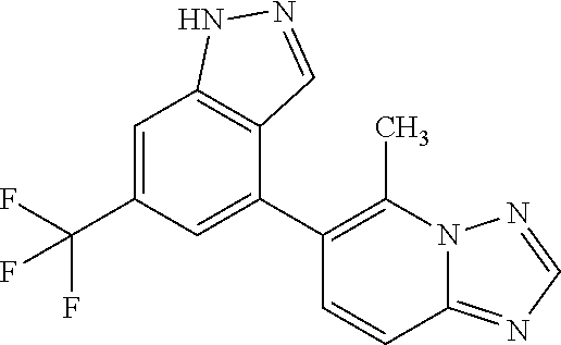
C1=C(C(F)(F)F)C=C(C2=C(C)N3C(=NC=N3)C=C2)C2=C1NN=C2
